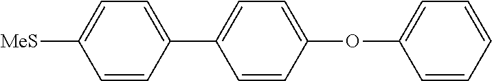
C1=CC(C2=CC=C(OC3=CC=CC=C3)C=C2)=CC=C1[MeS]
